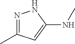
N1=C(C)C=C(NC)N1
